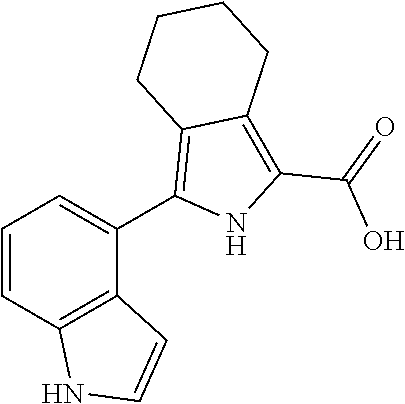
C1=CC2=C(C(C3=C4C(=C(C(=O)O)N3)CCCC4)=C1)C=CN2
